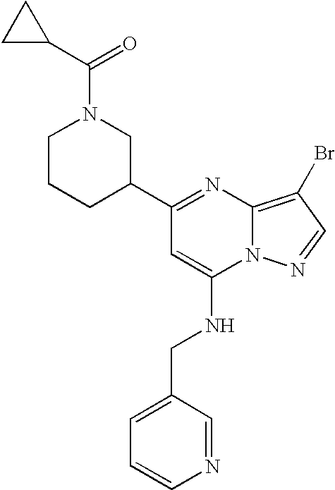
C1(C2CN(C(=O)C3CC3)CCC2)=NC2=C(Br)C=NN2C(NCC2=CC=CN=C2)=C1
